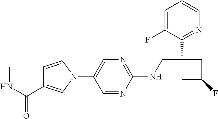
C1(NCC2(C3=NC=CC=C3F)CC(F)C2)=NC=C(N2C=CC(C(NC)=O)=C2)C=N1
